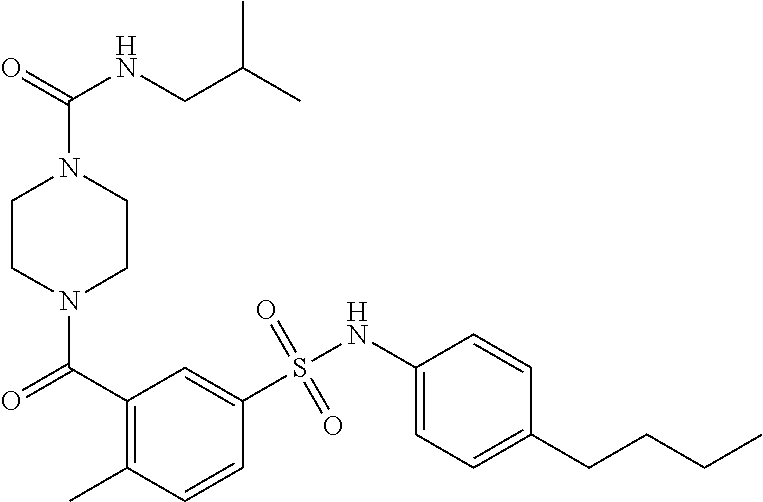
N1(C(C2=C(C)C=CC(S(NC3=CC=C(CCCC)C=C3)(=O)=O)=C2)=O)CCN(C(=O)NCC(C)C)CC1
